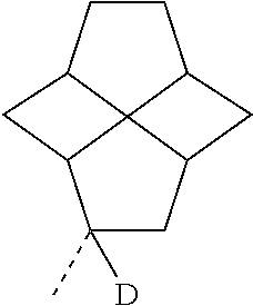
C1([D])(C)CC2C34C1CC3CCC4C2
